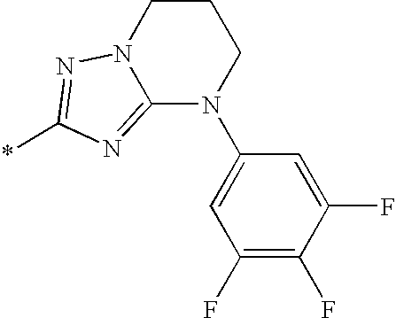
C12=NC(*)=NN1CCCN2C1=CC(F)=C(F)C(F)=C1
